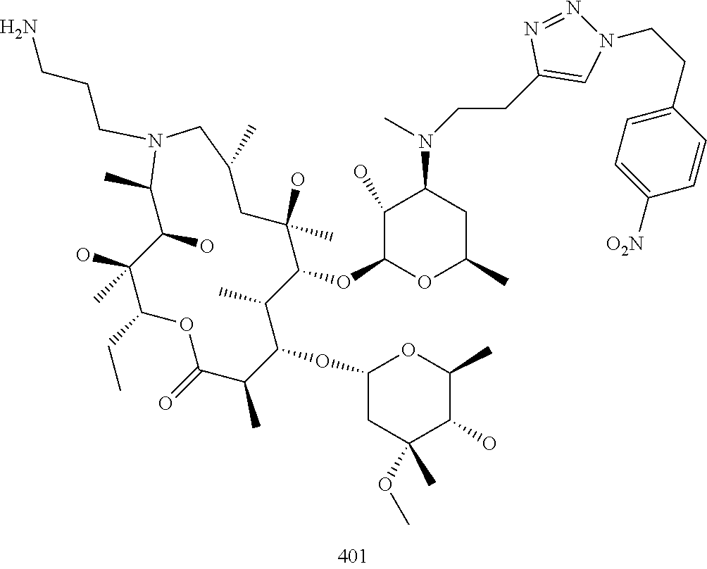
C1(O)(C)C(CC)OC(=O)C(C)C(OC2CC(OC)(C)C(O)C(C)O2)C(C)C(OC2OC(C)CC(N(C)CCC3=CN(CCC4=CC=C([O2N])C=C4)N=N3)C2O)C(C)(O)CC(C)CN(CCCN)C(C)C1O
